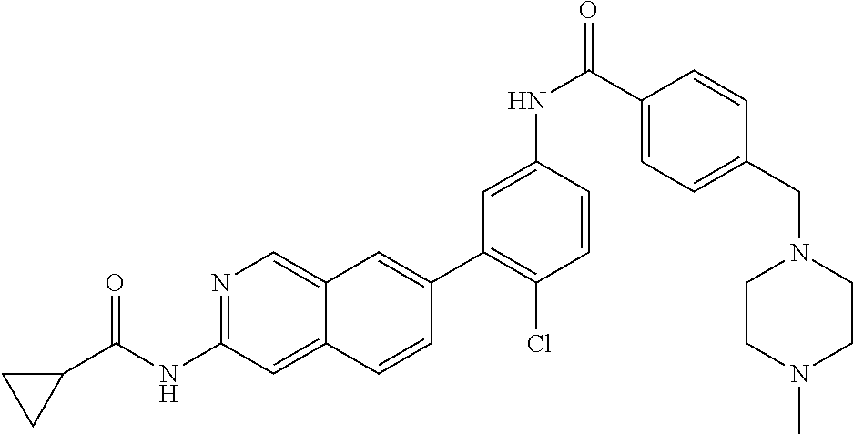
N1=C(NC(C2CC2)=O)C=C2C(=C1)C=C(C1=C(Cl)C=CC(NC(=O)C3=CC=C(CN4CCN(C)CC4)C=C3)=C1)C=C2
